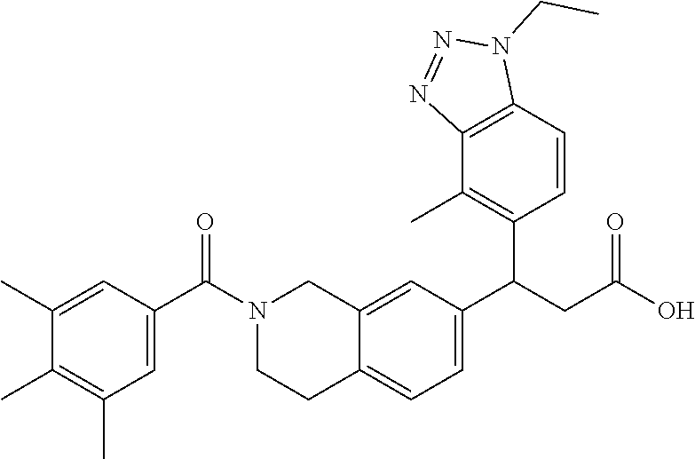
C1(C)=CC(C(N2CCC3=CC=C(C(CC(O)=O)C4=C(C)C5=C(C=C4)N(CC)N=N5)C=C3C2)=O)=CC(C)=C1C
